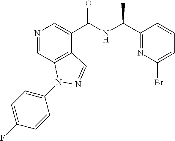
N1=CC2=C(C(C(NC(C3=NC(Br)=CC=C3)C)=O)=C1)C=NN2C1=CC=C(F)C=C1
